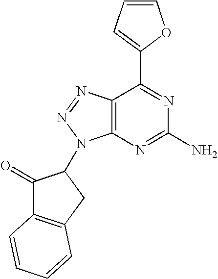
C1=CC=C(C2=NC(N)=NC3=C2N=NN3C2C(=O)C3=C(C2)C=CC=C3)O1
